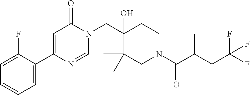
C1(C2=CC(=O)N(CC3(O)C(C)(C)CN(C(C(CC(F)(F)F)C)=O)CC3)C=N2)=CC=CC=C1F
